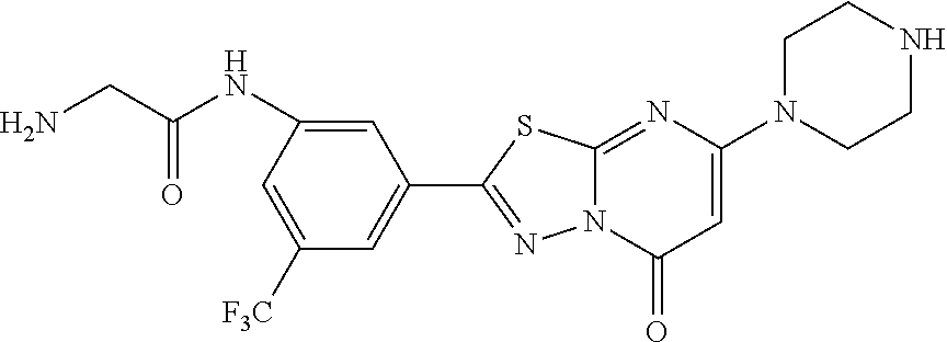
C1N(C2=CC(=O)N3C(=N2)SC(C2=CC([F3C])=CC(NC(CN)=O)=C2)=N3)CCNC1
